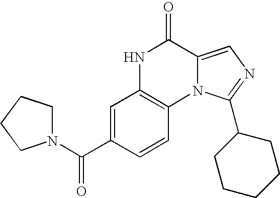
N12C(=CN=C1C1CCCCC1)C(=O)NC1=C2C=CC(C(N2CCCC2)=O)=C1
